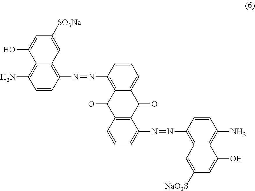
C12=C(N)C=CC(N=NC3=C4C(=CC=C3)C(=O)C3=C(C4=O)C=CC=C3N=NC3=C4C(=C(N)C=C3)C(O)=CC([NaO3S])=C4)=C1C=C([SO3Na])C=C2O
